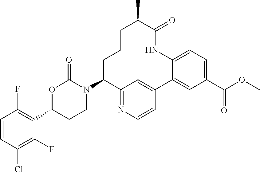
C1=CC(Cl)=C(F)C(C2CCN(C3CCCC(C)C(=O)NC4=CC=C(C(OC)=O)C=C4C4=CC3=NC=C4)C(=O)O2)=C1F
